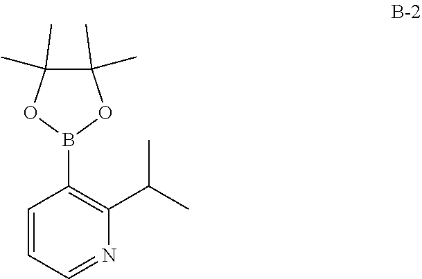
B1(C2=C(C(C)C)N=CC=C2)OC(C)(C)C(C)(C)O1
